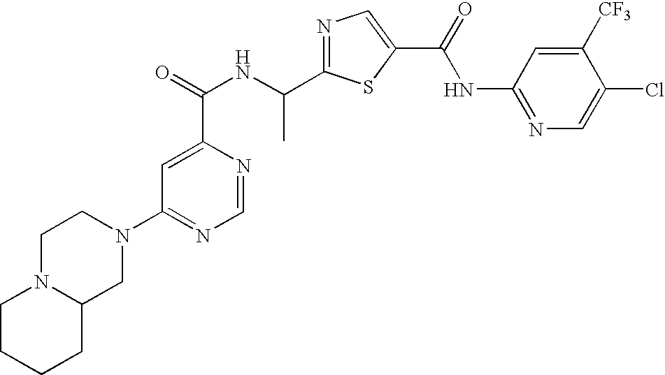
N1=C(C(NC(=O)C2=CC(N3CCN4C(C3)CCCC4)=NC=N2)C)SC(C(=O)NC2=NC=C(Cl)C([CF3])=C2)=C1
